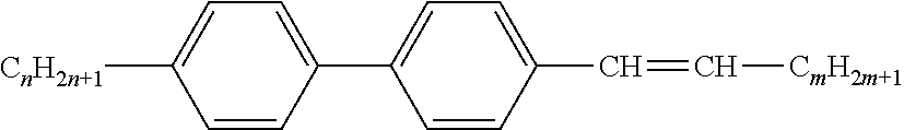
C1=CC(C2=CC=C(C=C[CmH2m+1])C=C2)=CC=C1[CnH2n+1]
